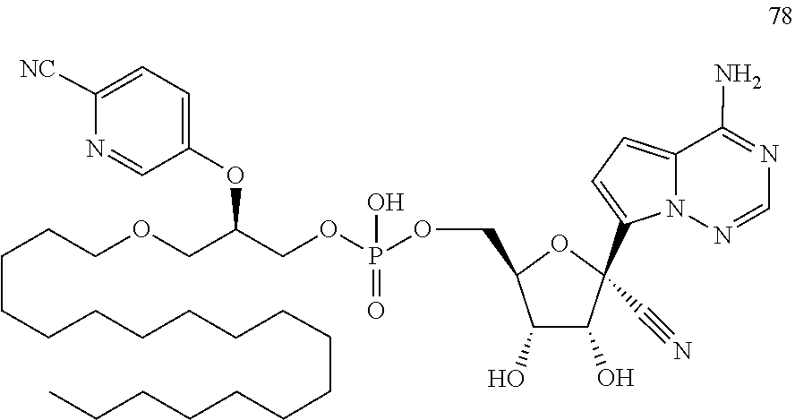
O(CC(OC1=CC=C([NC])N=C1)COCCCCCCCCCCCCCCCCCC)P(OCC1OC(C2=CC=C3C(N)=NC=NN32)(C#N)C(O)C1O)(=O)O
